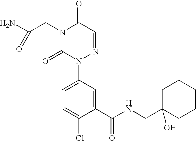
NC(CN1C(=O)N(C2=CC=C(Cl)C(C(NCC3(O)CCCCC3)=O)=C2)N=CC1=O)=O
